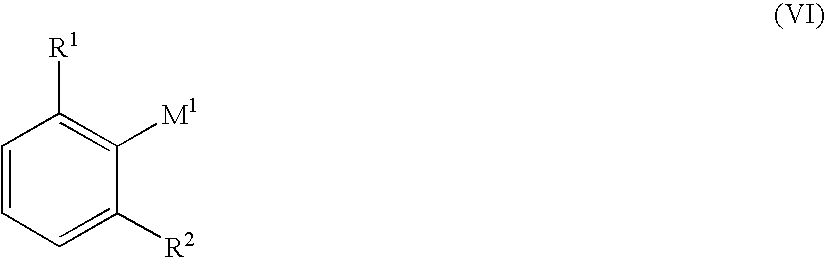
C1=CC=C([R2])C([M1])=C1[R1]
